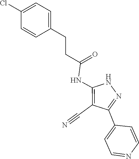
N1C(NC(CCC2=CC=C(Cl)C=C2)=O)=C(C#N)C(C2=CC=NC=C2)=N1
